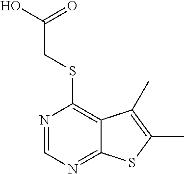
N1=CN=C2C(=C1SCC(O)=O)C(C)=C(C)S2
